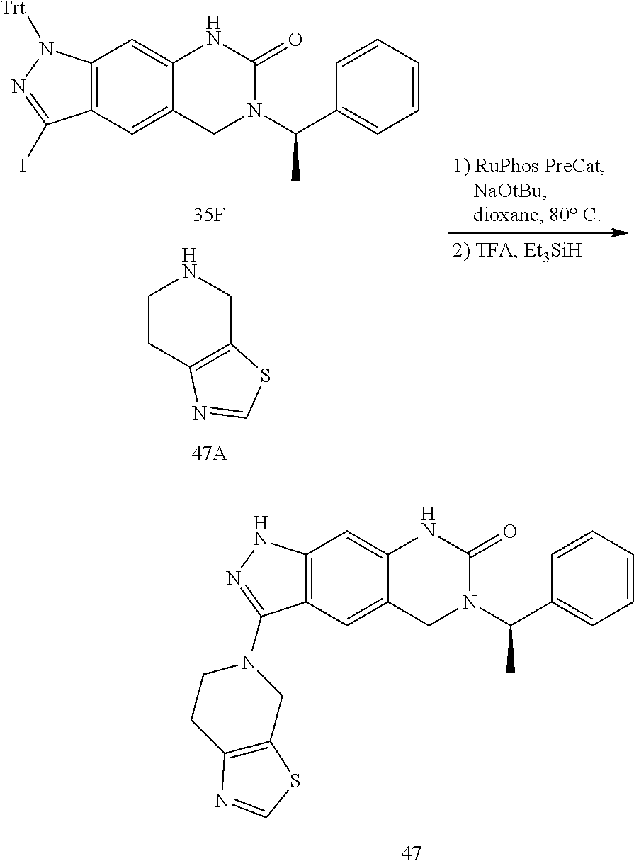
C12=C(C=C3C(=C1)NC(=O)N(C(C1=CC=CC=C1)C)C3)C(I)=NN2[Trt].C1CC2=C(CN1)SC=N2.C12=C(C=C3C(=C1)NC(=O)N(C(C1=CC=CC=C1)C)C3)C(N1CCC3=C(C1)SC=N3)=NN2
